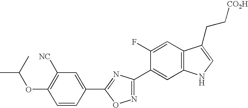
C1=CC(C2=NC(C3=CC4=C(C=C3F)C(CC[CO2H])=CN4)=NO2)=CC([NC])=C1OC(C)C
